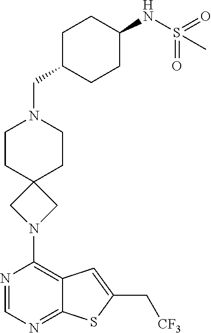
C1(N2CC3(C2)CCN(CC2CCC(NS(=O)(=O)C)CC2)CC3)=C2C(=NC=N1)SC(C[CF3])=C2
